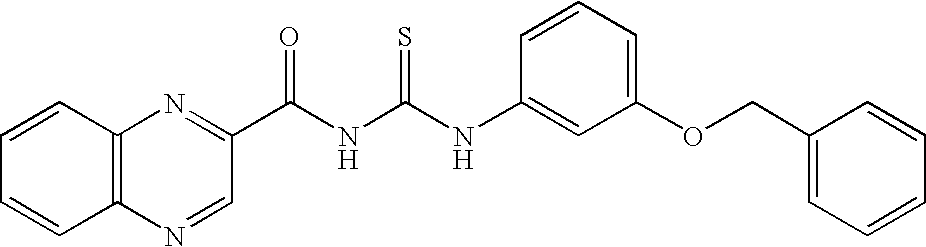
C1(C(NC(NC2=CC(OCC3=CC=CC=C3)=CC=C2)=S)=O)=NC2=C(N=C1)C=CC=C2
